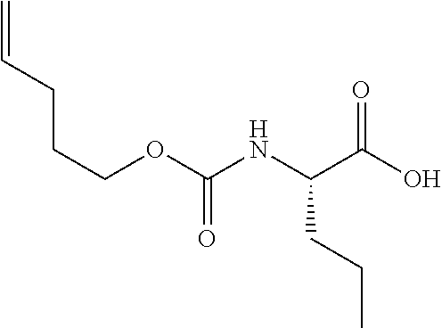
C=CCCCOC(NC(C(O)=O)CCC)=O
